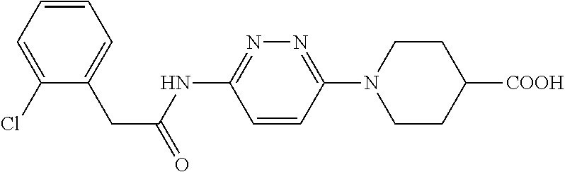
C1=CC(N2CCC([COOH])CC2)=NN=C1NC(CC1=CC=CC=C1Cl)=O
